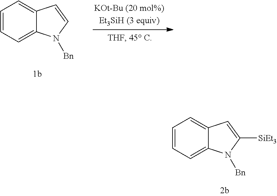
C1=CC=C2C(=C1)C=CN2[Bn].C1=CC=C2C(=C1)C=C([SiEt3])N2[Bn]
